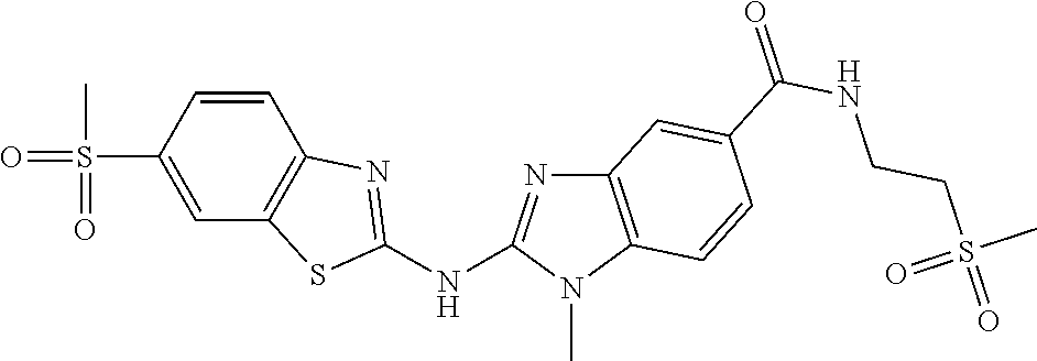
S(C1=CC2=C(C=C1)N=C(NC1=NC3=C(N1C)C=CC(C(NCCS(=O)(C)=O)=O)=C3)S2)(=O)(C)=O
